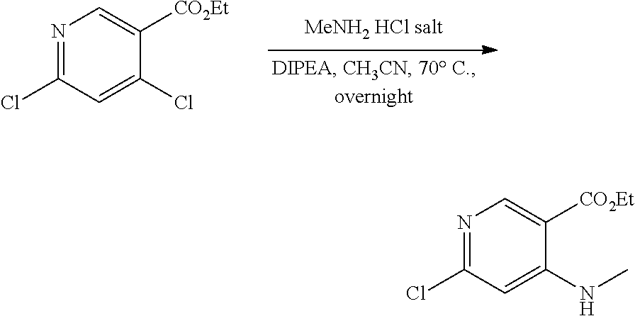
N1=C(Cl)C=C(NC)C([CO2Et])=C1.N1=C(Cl)C=C(Cl)C([CO2Et])=C1
